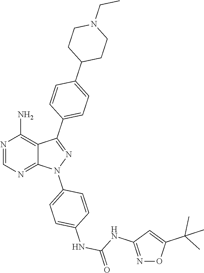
N1=CN=C2C(=C1N)C(C1=CC=C(C3CCN(CC)CC3)C=C1)=NN2C1=CC=C(NC(=O)NC2=NOC(C(C)(C)C)=C2)C=C1
